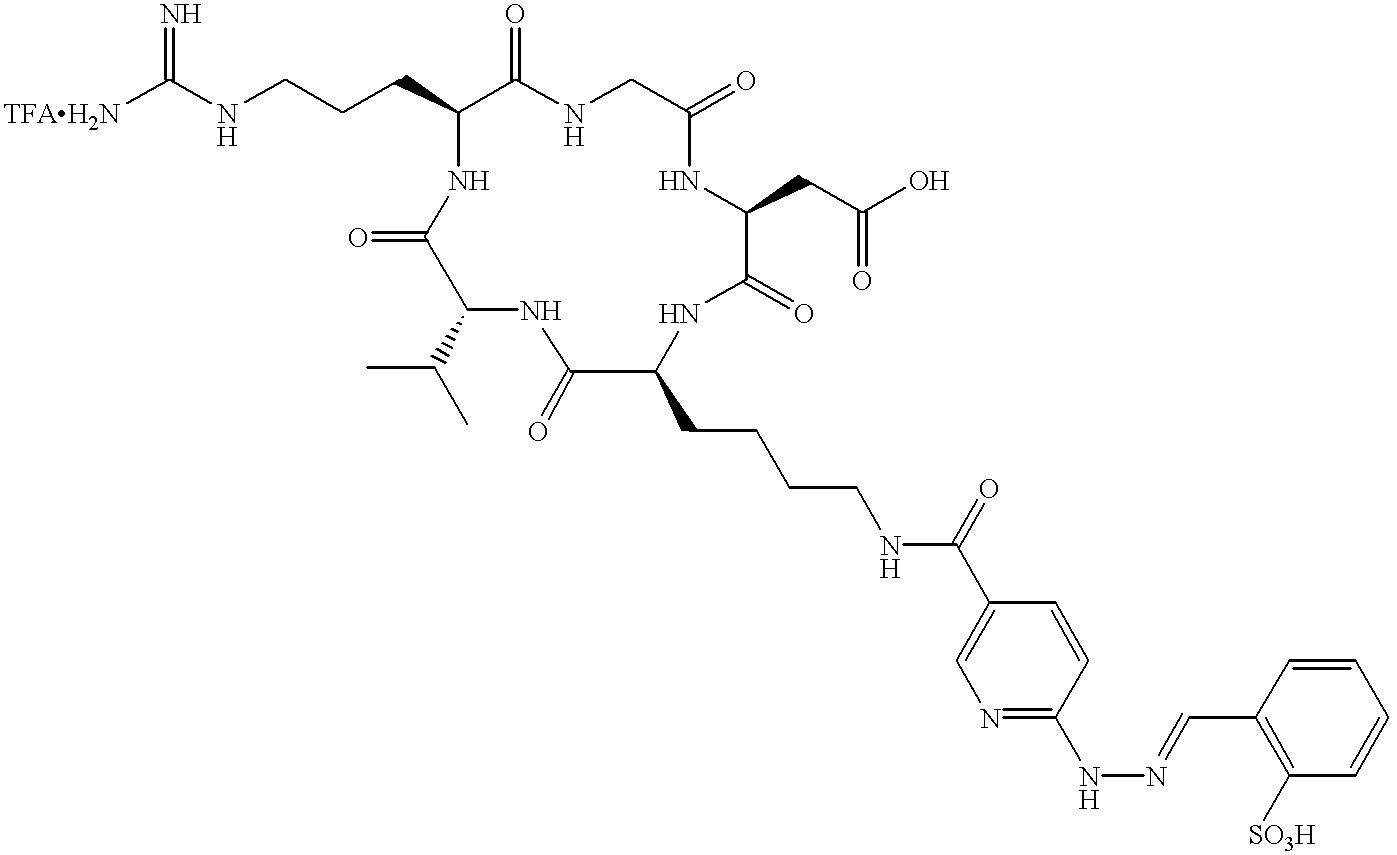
[TFAH2N]C(NCCCC1C(=O)NCC(=O)NC(CC(O)=O)C(=O)NC(CCCCNC(C2=CN=C(NN=CC3=C([SO3H])C=CC=C3)C=C2)=O)C(=O)NC(C(C)C)C(=O)N1)=N
